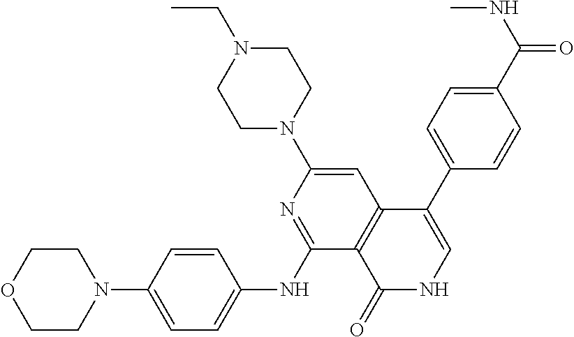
N1(C2=CC3=C(C(NC4=CC=C(N5CCOCC5)C=C4)=N2)C(=O)NC=C3C2=CC=C(C(NC)=O)C=C2)CCN(CC)CC1
